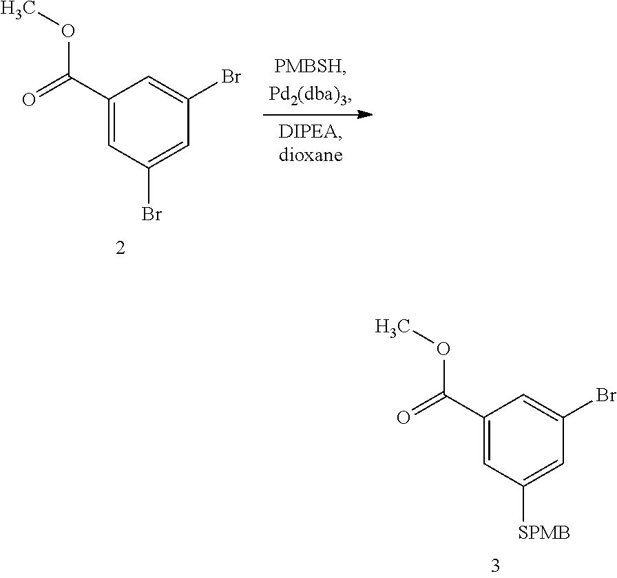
C1(C(=O)OC)=CC(Br)=CC(Br)=C1.C1(C(=O)OC)=CC([SPMB])=CC(Br)=C1
